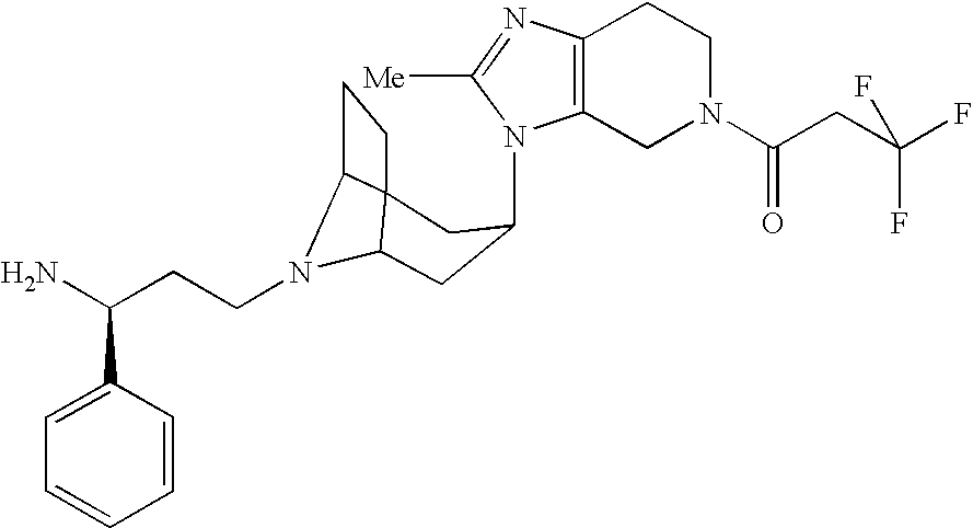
N1(C2CC3N(CCC(N)C4=CC=CC=C4)C4C3(CC4)C2)C2=C(N=C1[Me])CCN(C(CC(F)(F)F)=O)C2
